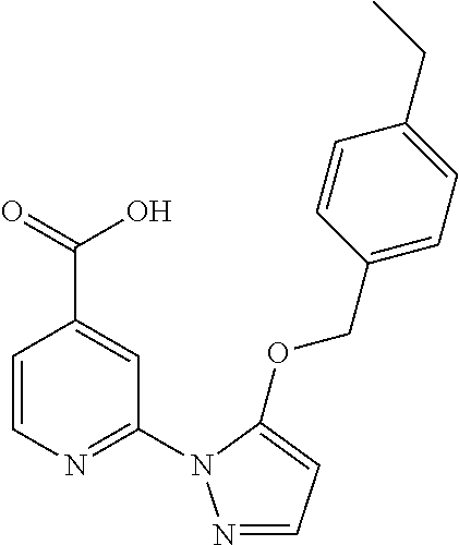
C1=CN=C(N2N=CC=C2OCC2=CC=C(CC)C=C2)C=C1C(=O)O
